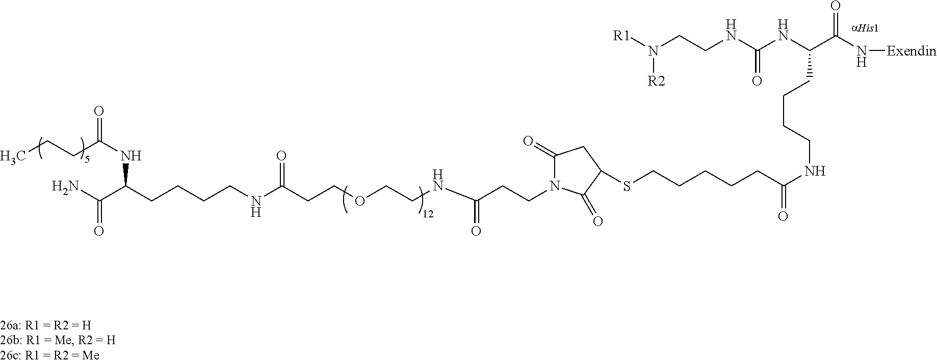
CCCC(NC(C(N)=O)CCCCNC(CCOCCNC(CCN1C(=O)CC(SCCCCCC(NCCCCC(NC(=O)NCCN([R1])[R2])C(N[Exendin])=O)=O)C1=O)=O)=O)=O
